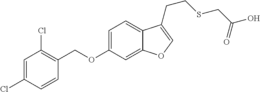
C1=C(Cl)C=CC(COC2=CC=C3C(=C2)OC=C3CCSCC(O)=O)=C1Cl
